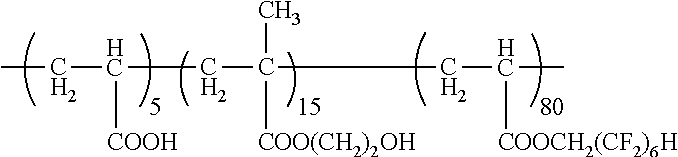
C(C([COOH])CC(C)([COO(CH2)2OH])CC([COOCH2(CF2)6H])C)C
